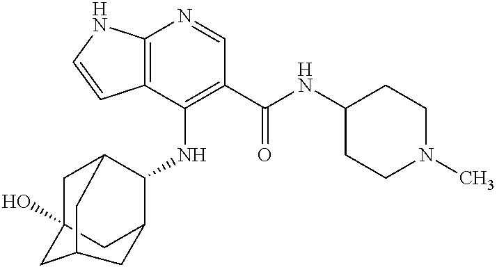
C12=C(C(NC3C4CC5(O)CC3CC(C5)C4)=C(C(NC3CCN(C)CC3)=O)C=N1)C=CN2
